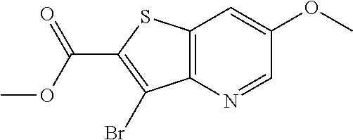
C12=C(N=CC(OC)=C1)C(Br)=C(C(OC)=O)S2
